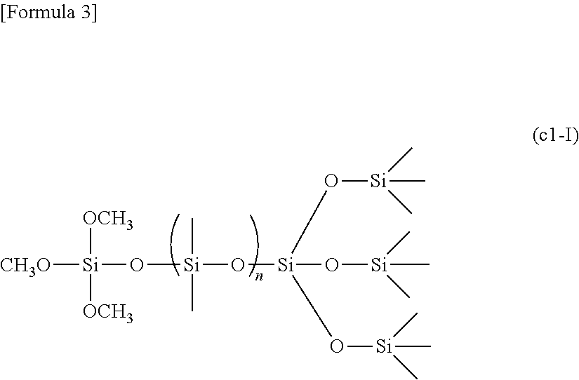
[CH3O][Si](O[Si](O[Si](O[Si](C)(C)C)(O[Si](C)(C)C)O[Si](C)(C)C)(C)C)([OCH3])[OCH3]
